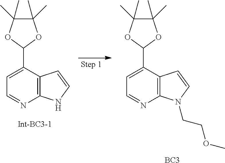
C1=C(C2OC(C)(C)C(C)(C)O2)C2=C(N=C1)NC=C2.C1=C(C2OC(C)(C)C(C)(C)O2)C2=C(N=C1)N(CCOC)C=C2.[BC3]
